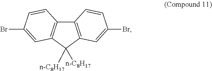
C12=C(C=C(Br)C=C1)C([n-C8H17])([n-C8H17])C1=C2C=CC(Br)=C1
